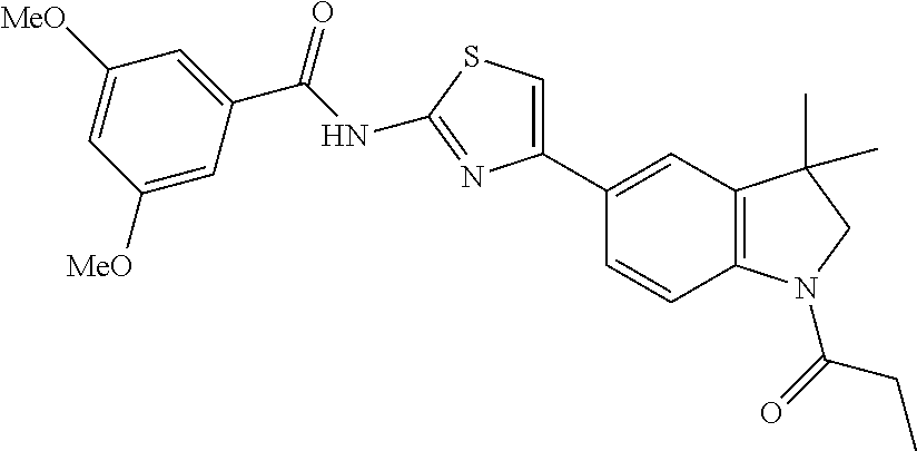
C(NC1=NC(C2=CC3=C(C=C2)N(C(=O)CC)CC3(C)C)=CS1)(=O)C1=CC([MeO])=CC([MeO])=C1
